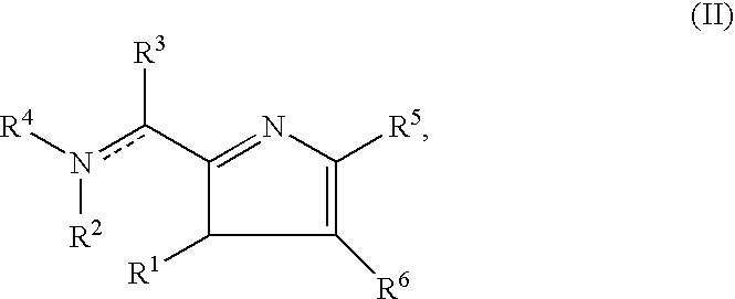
n([R2])(c(C1=NC([R5])=C([R6])C1[R1])[R3])[R4]
